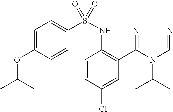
C1=C(OC(C)C)C=CC(S(NC2=C(C3=NN=CN3C(C)C)C=C(Cl)C=C2)(=O)=O)=C1
